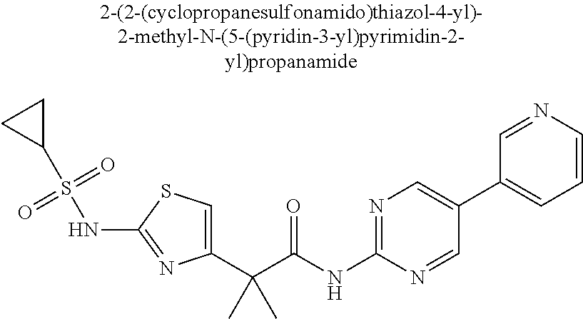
C1(C(C(NC2=NC=C(C3=CC=CN=C3)C=N2)=O)(C)C)=CSC(NS(C2CC2)(=O)=O)=N1
